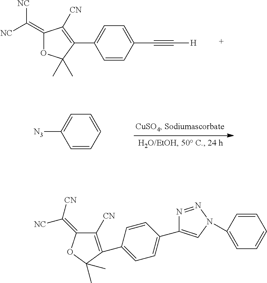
C1=CC(C#C[H])=CC=C1C1=C([CN])C(=C([NC])[NC])OC1(C)C.C1=CC=CC=C1[N3].C1=CC(C2=C([CN])C(=C([CN])[NC])OC2(C)C)=CC=C1C1=CN(C2=CC=CC=C2)N=N1
